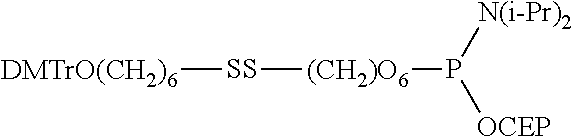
[DMTrO(CH2)6][SS][(CH2)O6]P([OCEP])[N(i-Pr)2]
